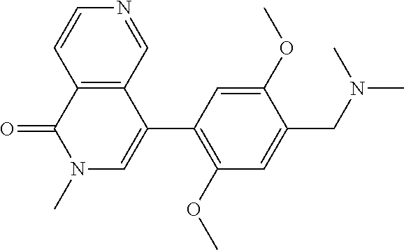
C12=C(C(C3=C(OC)C=C(CN(C)C)C(OC)=C3)=CN(C)C1=O)C=NC=C2
